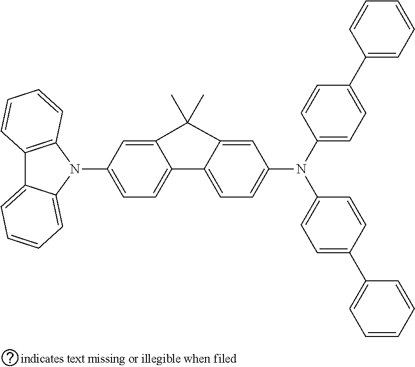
C1=CC(N(C2=CC=C(C3=CC=CC=C3)C=C2)C2=CC=C3C(=C2)C(C)(C)C2=CC(N4C5=C(C6=CC=CC=C64)C=CC=C5)=CC=C32)=CC=C1C1=CC=CC=C1
